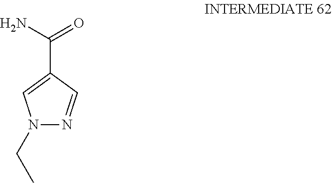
N1(CC)N=CC(C(N)=O)=C1
